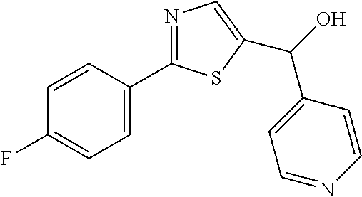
C1=CC(C2=NC=C(C(O)C3=CC=NC=C3)S2)=CC=C1F
